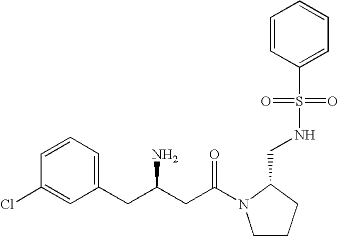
C1=CC=C(CC(CC(=O)N2CCCC2CNS(C2=CC=CC=C2)(=O)=O)N)C=C1Cl
